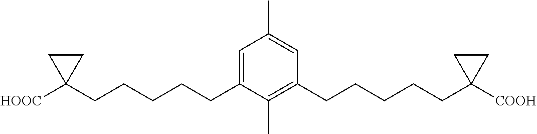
C1=C(CCCCCC2([HOOC])CC2)C(C)=C(CCCCCC2([COOH])CC2)C=C1C
